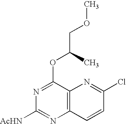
C12=C(C(OC(COC)C)=NC([AcHN])=N1)N=C(Cl)C=C2
